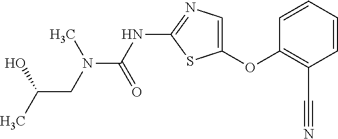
O(C1=CN=C(NC(=O)N(C)CC(O)C)S1)C1=C(C#N)C=CC=C1
